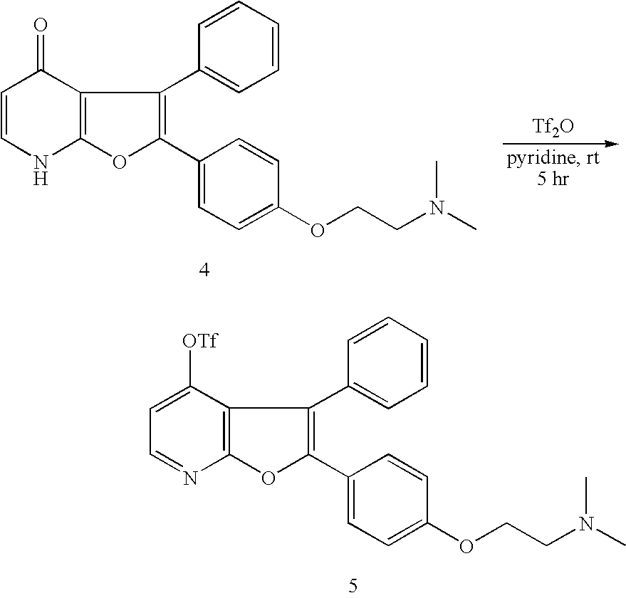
C1=C([OTf])C2=C(N=C1)OC(C1=CC=C(OCCN(C)C)C=C1)=C2C1=CC=CC=C1.C1=CNC2=C(C1=O)C(C1=CC=CC=C1)=C(C1=CC=C(OCCN(C)C)C=C1)O2.[Tf2O]
